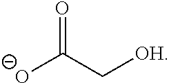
O=C(C[OH])[O-]
